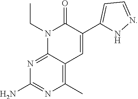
C1(C)=C2C(=NC(N)=N1)N(CC)C(=O)C(C1=CC=NN1)=C2
